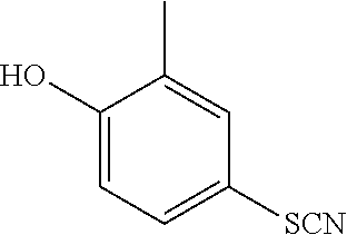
C1(O)=CC=C([SCN])C=C1C
